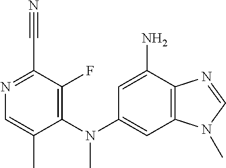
C1(F)=C(N(C2=CC3=C(C(N)=C2)N=CN3C)C)C(C)=CN=C1C#N
